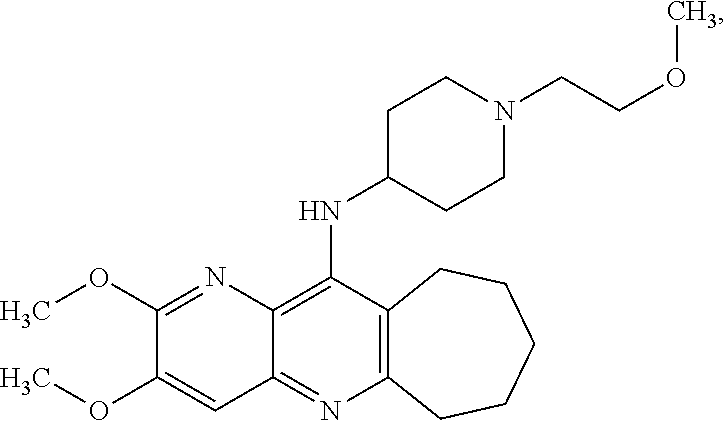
C12=C(N=C3C(=C1NC1CCN(CCOC)CC1)N=C(OC)C(OC)=C3)CCCCC2
